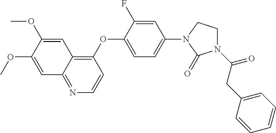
C1=C(OC)C(OC)=CC2=C(OC3=CC=C(N4CCN(C(CC5=CC=CC=C5)=O)C4=O)C=C3F)C=CN=C12
